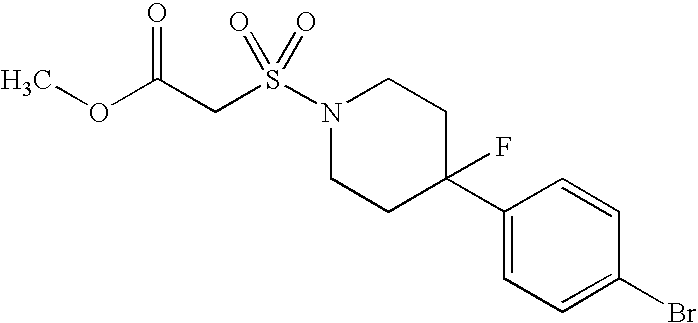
N1(S(=O)(=O)CC(OC)=O)CCC(C2=CC=C(Br)C=C2)(F)CC1
